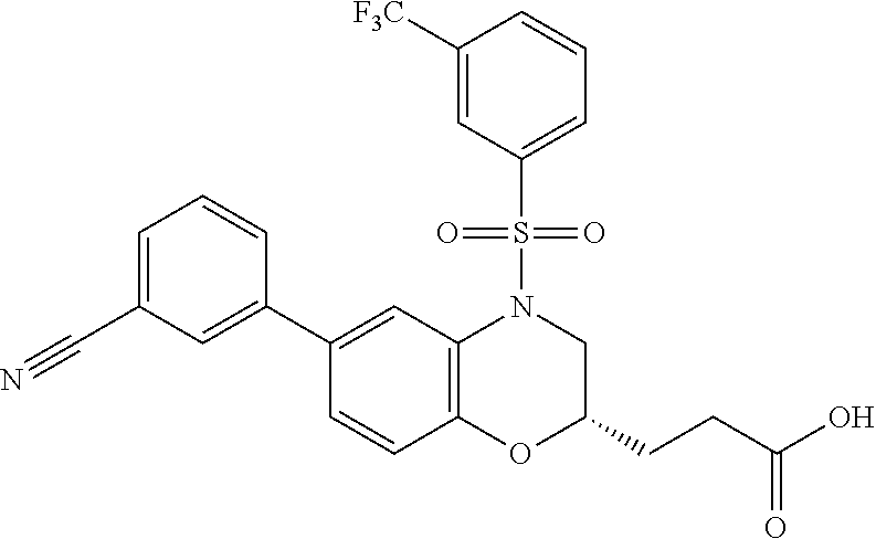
C1(C2=CC(C#N)=CC=C2)=CC2=C(C=C1)OC(CCC(O)=O)CN2S(=O)(=O)C1=CC=CC([F3C])=C1
